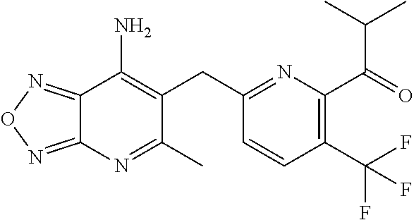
C12=NON=C1N=C(C)C(CC1=NC(C(=O)C(C)C)=C(C(F)(F)F)C=C1)=C2N
